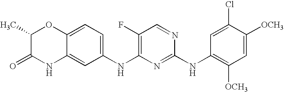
C1(C)C(=O)NC2=CC(NC3=C(F)C=NC(NC4=C([OCH3])C=C([OCH3])C(Cl)=C4)=N3)=CC=C2O1
